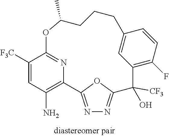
C1([F3C])=CC(N)=C2N=C1OC(C)CCCC1=CC(=C(F)C=C1)C(O)([CF3])C1=NN=C2O1
